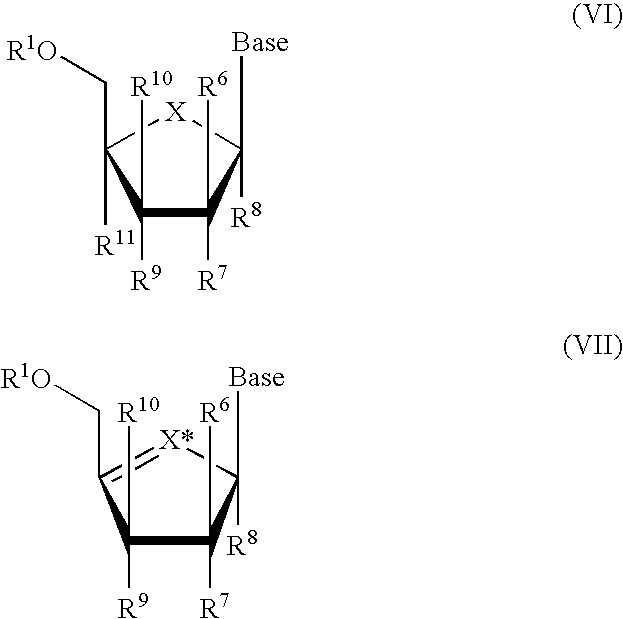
C1([R10])([R9])C([R6])([R7])C([Base])([R8])[X]C1(C[R1O])[R11].C1([R10])([R9])C([R6])([R7])C([Base])([R8])[X*]=C1C[R1O]
